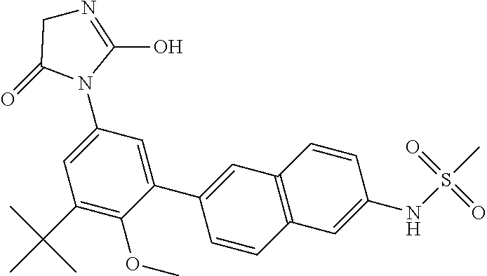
C1(C2=CC3=C(C=C2)C=C(NS(=O)(=O)C)C=C3)=CC(N2C(O)=NCC2=O)=CC(C(C)(C)C)=C1OC
